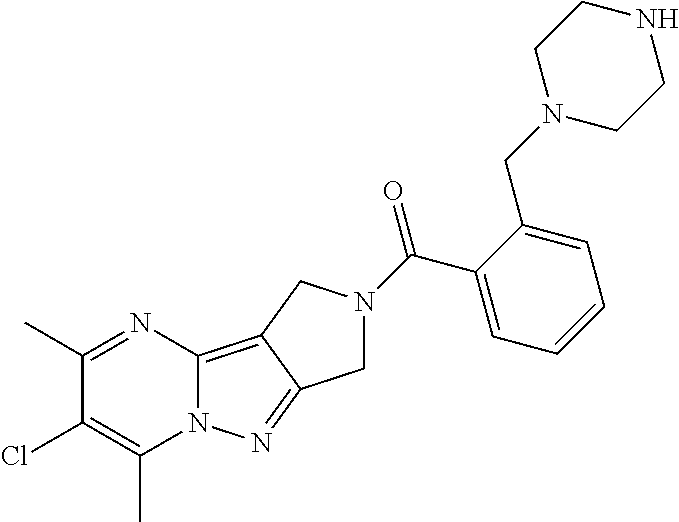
C1(C)=NC2=C3C(=NN2C(C)=C1Cl)CN(C(C1=CC=CC=C1CN1CCNCC1)=O)C3
